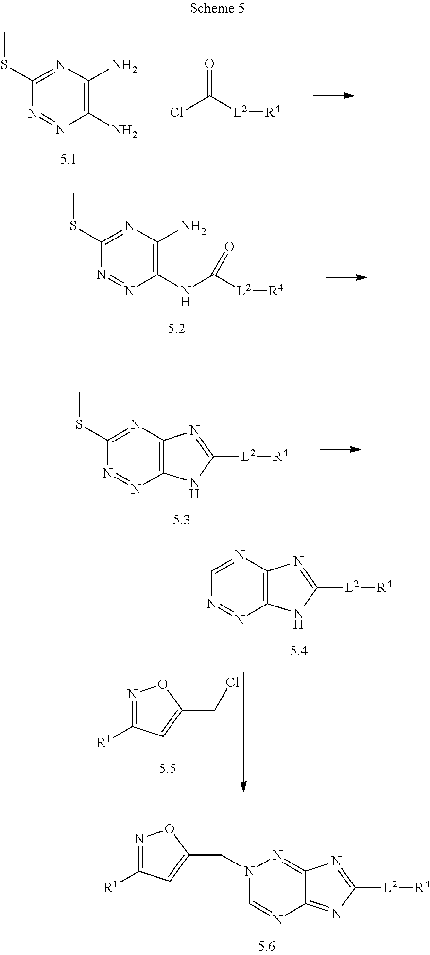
C12=NC([L2][R4])=NC1=NN(CC1=CC([R1])=NO1)C=N2.C1(N)=C(N)N=C(SC)N=N1.ClC([L2][R4])=O.C1(NC([L2][R4])=O)=C(N)N=C(SC)N=N1.C12=C(N=C(SC)N=N1)N=C([L2][R4])N2.C12=C(N=CN=N1)N=C([L2][R4])N2.N1=C([R1])C=C(CCl)O1
